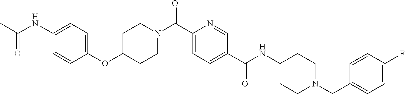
C(C1=CC=C(C(NC2CCN(CC3=CC=C(F)C=C3)CC2)=O)C=N1)(=O)N1CCC(OC2=CC=C(NC(C)=O)C=C2)CC1
